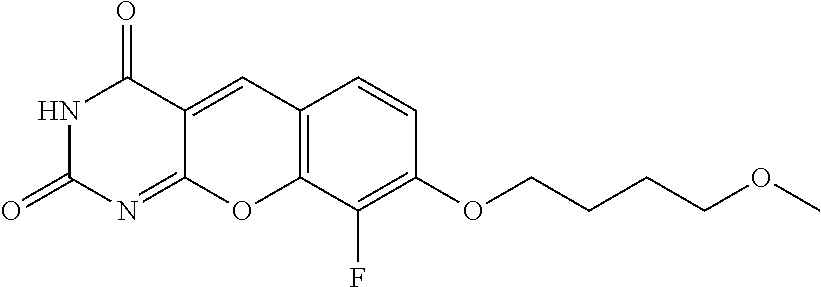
N1C(=O)N=C2C(=CC3=C(O2)C(F)=C(OCCCCOC)C=C3)C1=O
